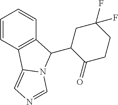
C1=CC2=C(C=C1)C(C1C(=O)CCC(F)(F)C1)N1C2=CN=C1
